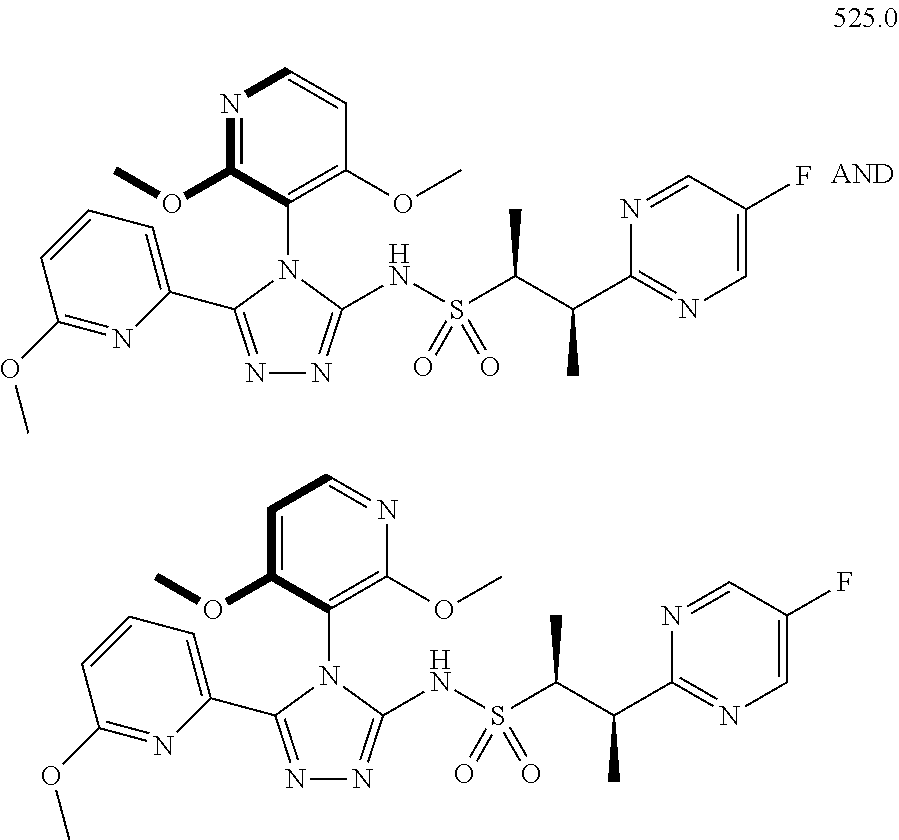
C1=C(OC)C(N2C(NS(C(C(C3=NC=C(F)C=N3)C)C)(=O)=O)=NN=C2C2=CC=CC(OC)=N2)=C(OC)N=C1.N1=C(OC)C(N2C(NS(C(C(C3=NC=C(F)C=N3)C)C)(=O)=O)=NN=C2C2=CC=CC(OC)=N2)=C(OC)C=C1
